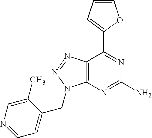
C1=CC=C(C2=NC(N)=NC3=C2N=NN3CC2=CC=NC=C2C)O1
